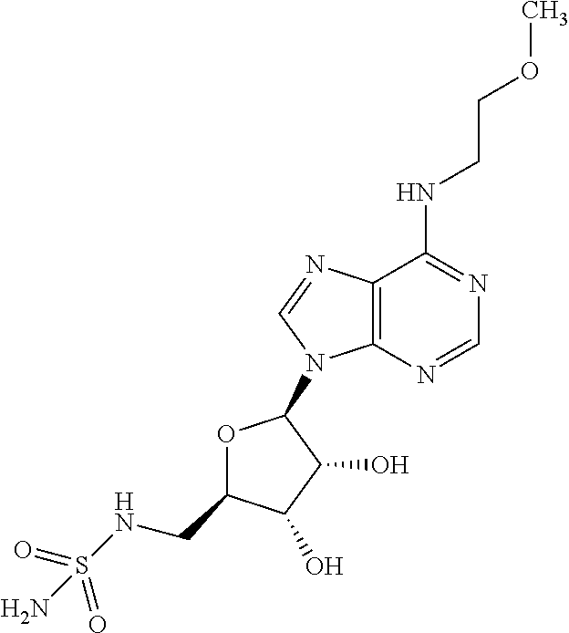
N(C1=NC=NC2=C1N=CN2C1OC(CNS(=O)(=O)N)C(O)C1O)CCOC
